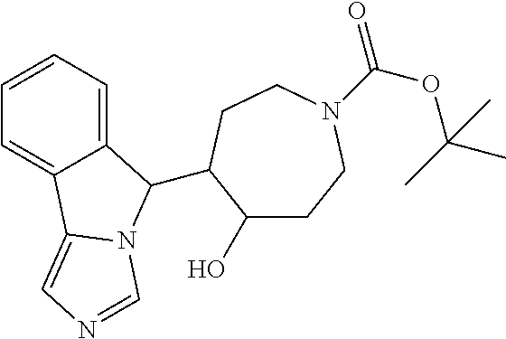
C1=CC=C2C(=C1)C1=CN=CN1C2C1C(O)CCN(C(OC(C)(C)C)=O)CC1
